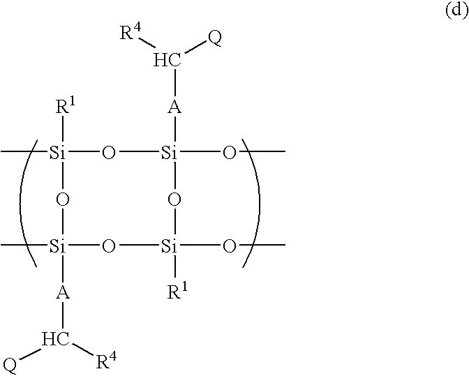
O1[Si](OC)([A]C([R4])[Q])O[Si](OC)([R1])O[Si]([A]C([R4])[Q])(C)O[Si]1(C)[R1]
